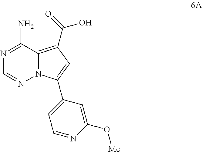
N1=C(N)C2=C(C(=O)O)C=C(C3=CC=NC(O[Me])=C3)N2N=C1
